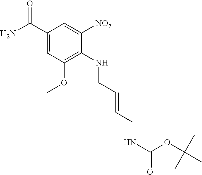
C1(C(N)=O)=CC(OC)=C(NCC=CCNC(=O)OC(C)(C)C)C([NO2])=C1
